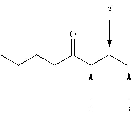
CCCCC(CCC)=O
